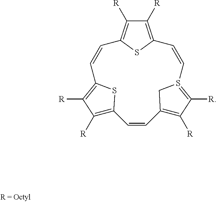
C1([R])=C2SC(=C1[R])C=CC1=C([R])C([R])=C(S1)C=CC1=C([R])C([R])=S(C=C2)C1
